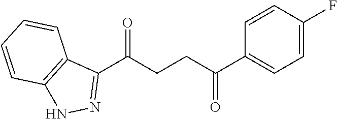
C1(C(CCC(C2=CC=C(F)C=C2)=O)=O)=NNC2=C1C=CC=C2
